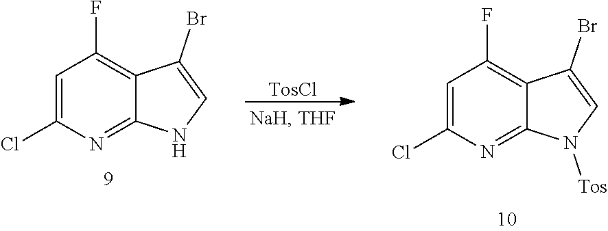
[TosCl].C1=C(Cl)N=C2C(=C1F)C(Br)=CN2.C1=C(Cl)N=C2C(=C1F)C(Br)=CN2[Tos]
